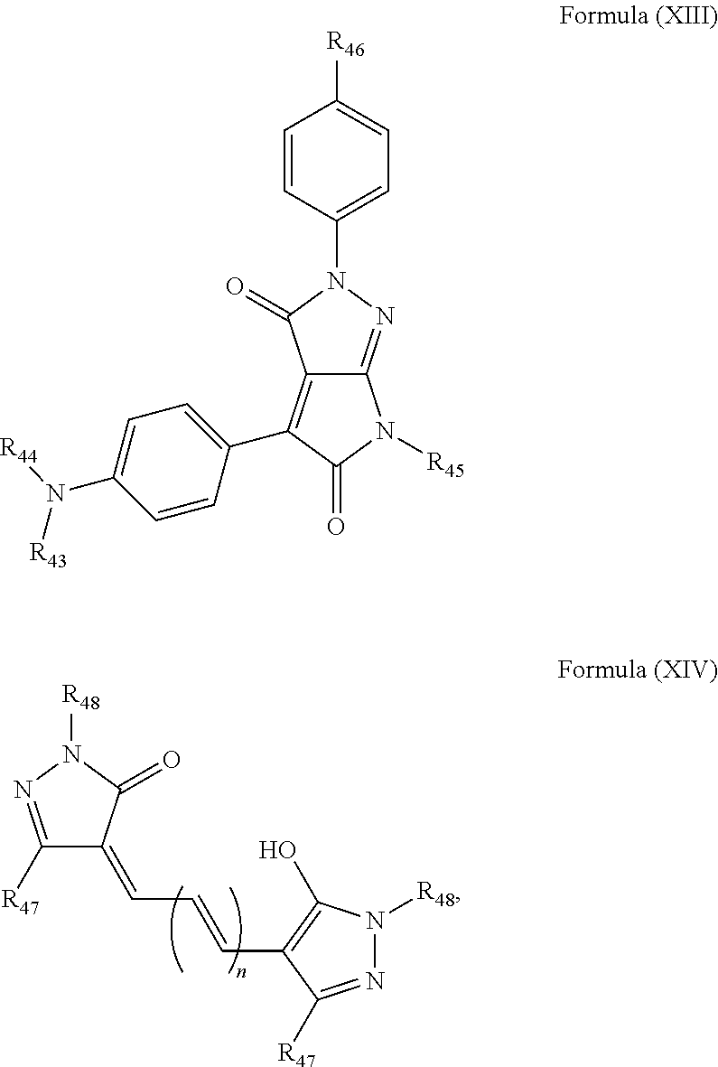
C1([R47])=NN([R48])C(=O)C1=CC=CC1=C(O)N([R48])N=C1[R47].C1=CC(N2C(=O)C3=C(C4=CC=C(N([R44])[R43])C=C4)C(=O)N([R45])C3=N2)=CC=C1[R46]
